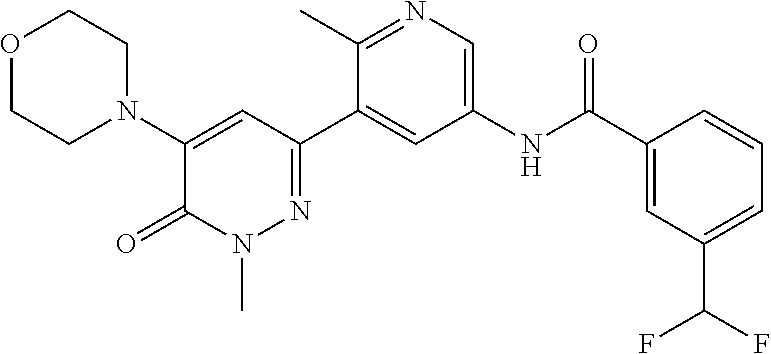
O1CCN(C2=CC(C3=CC(NC(C4=CC(C(F)F)=CC=C4)=O)=CN=C3C)=NN(C)C2=O)CC1
